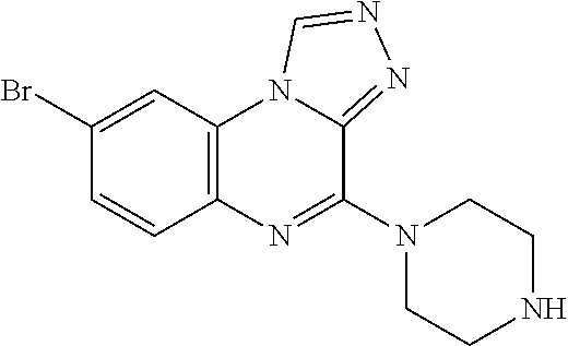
C12=C(C=C(Br)C=C1)N1C(=NN=C1)C(N1CCNCC1)=N2
